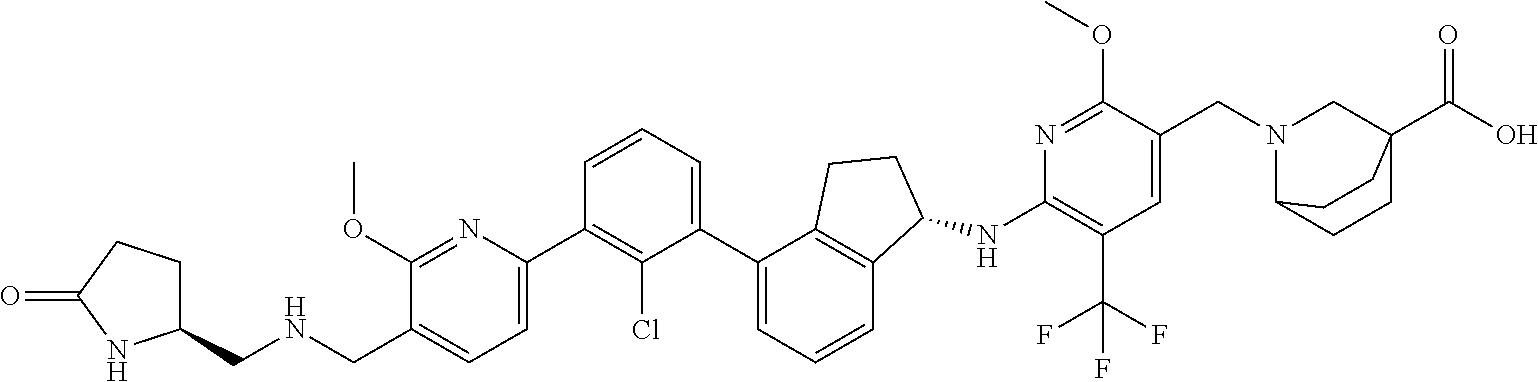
C1(CNCC2=CC=C(C3=C(Cl)C(C4=CC=CC5=C4CCC5NC4=C(C(F)(F)F)C=C(CN5C6CCC(C(O)=O)(C5)CC6)C(OC)=N4)=CC=C3)N=C2OC)CCC(=O)N1
